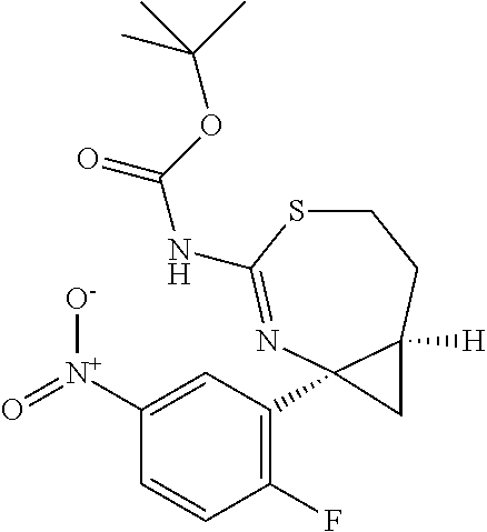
C1=C([N+](=O)[O-])C=CC(F)=C1C12N=C(NC(=O)OC(C)(C)C)SCCC1([H])C2
